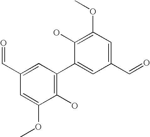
C1(O)=C(C2=CC(C=O)=CC(OC)=C2O)C=C(C=O)C=C1OC
